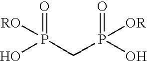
P(CP(=O)([OR])O)(=O)([RO])O
